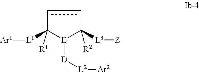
c1cC([L3][Z])([R2])[E]([D][L2][Ar2])C1([L1][Ar1])[R1]
